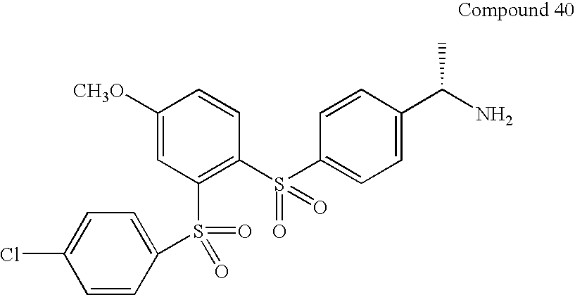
C1([CH3O])=CC(S(=O)(C2=CC=C(Cl)C=C2)=O)=C(S(C2=CC=C(C(N)C)C=C2)(=O)=O)C=C1
